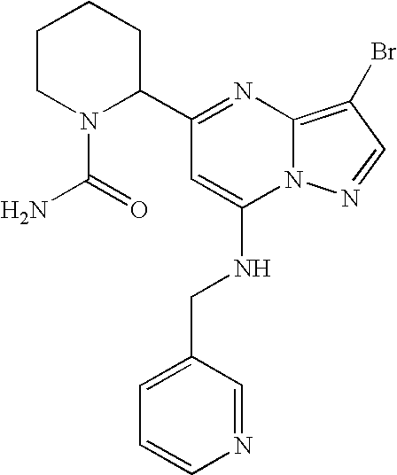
C1(C2=NC3=C(Br)C=NN3C(NCC3=CC=CN=C3)=C2)CCCCN1C(=O)N
